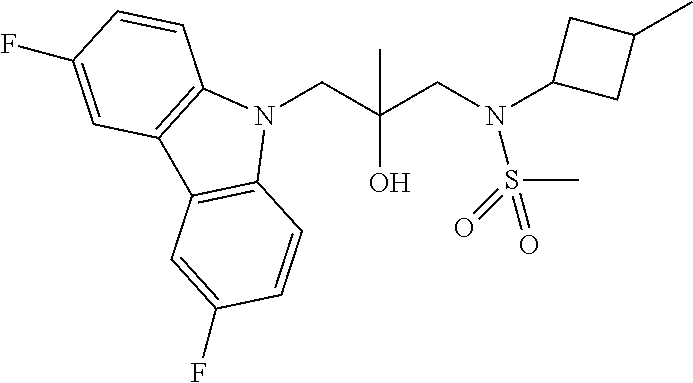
N1(CC(CN(C2CC(C)C2)S(C)(=O)=O)(O)C)C2=C(C3=C1C=CC(F)=C3)C=C(F)C=C2
